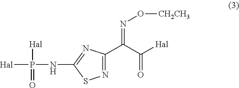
N(C1=NC(C(C([Hal])=O)=NO[CH2CH3])=NS1)P([Hal])([Hal])=O
